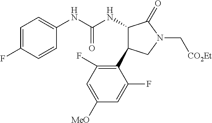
C1=C(F)C=CC(NC(NC2C(C3=C(F)C=C([MeO])C=C3F)CN(C[CO2Et])C2=O)=O)=C1
